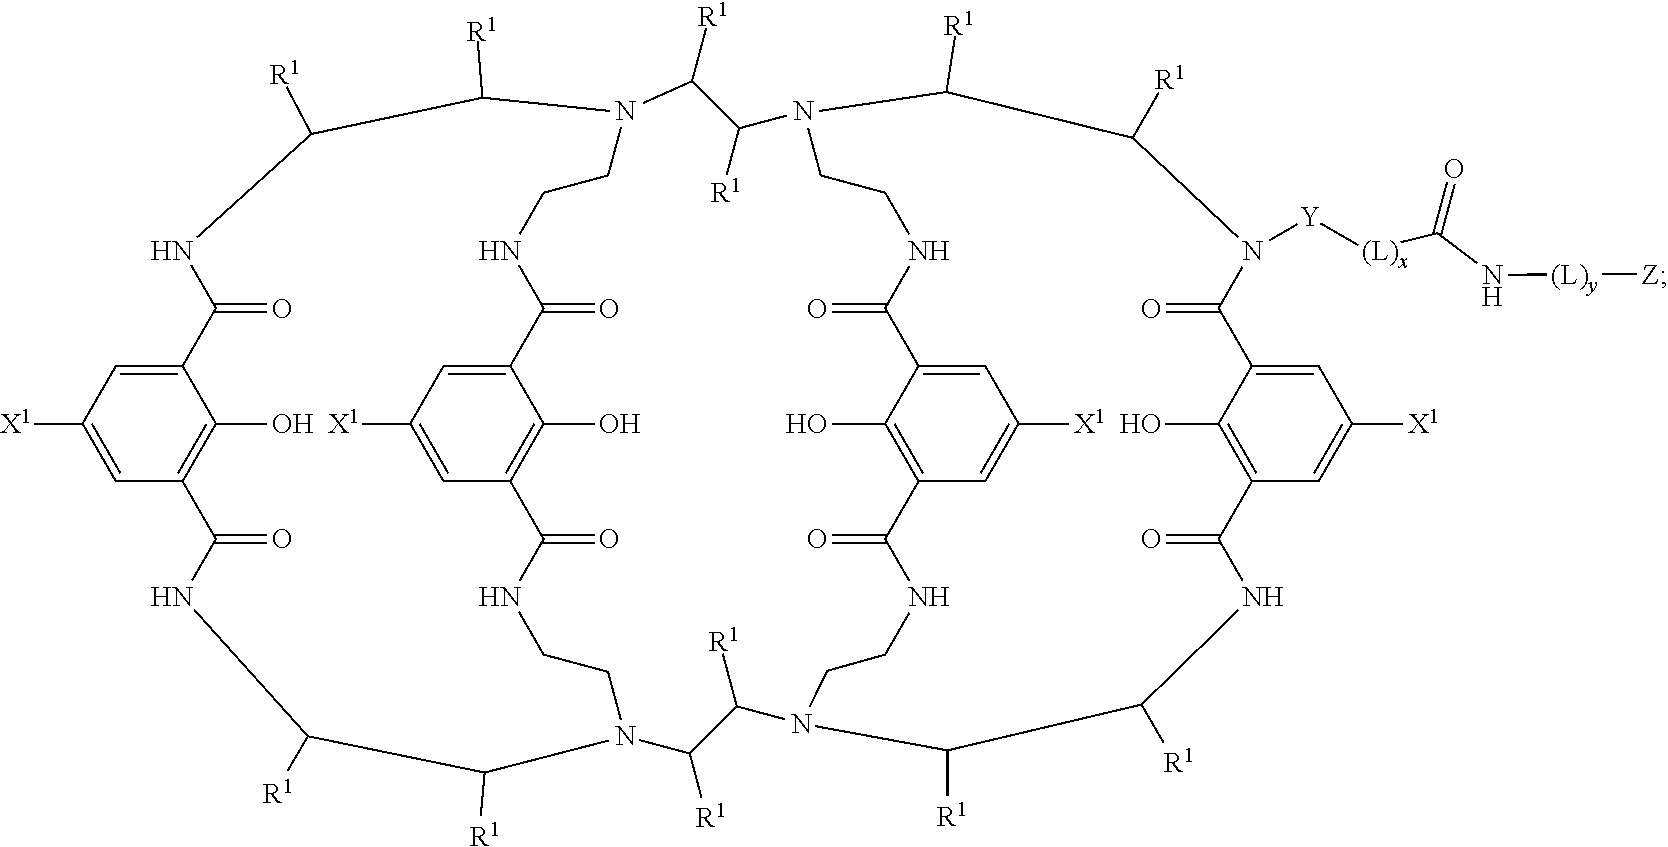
C12=CC([X1])=CC(=C1O)C(=O)NC([R1])C([R1])N1CCNC(=O)C3=C(O)C(=CC([X1])=C3)C(=O)NCCN(C([R1])C([R1])N3CCNC(=O)C4=CC([X1])=CC(=C4O)C(=O)NCCN(C([R1])C1[R1])C([R1])C([R1])NC(=O)C1=C(O)C(=CC([X1])=C1)C(=O)N([Y][(L)x]C(N[(L)y][Z])=O)C([R1])C3[R1])C([R1])C([R1])NC2=O
